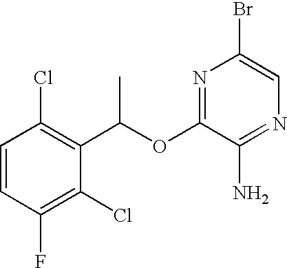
C1=CC(F)=C(Cl)C(C(OC2=NC(Br)=CN=C2N)C)=C1Cl
